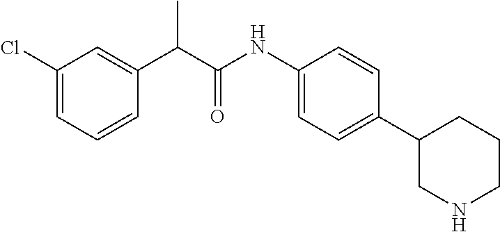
C1(NC(C(C2=CC(Cl)=CC=C2)C)=O)=CC=C(C2CNCCC2)C=C1
